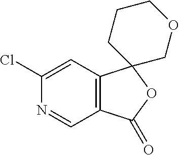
C12=C(C=C(Cl)N=C1)C1(OC2=O)COCCC1
